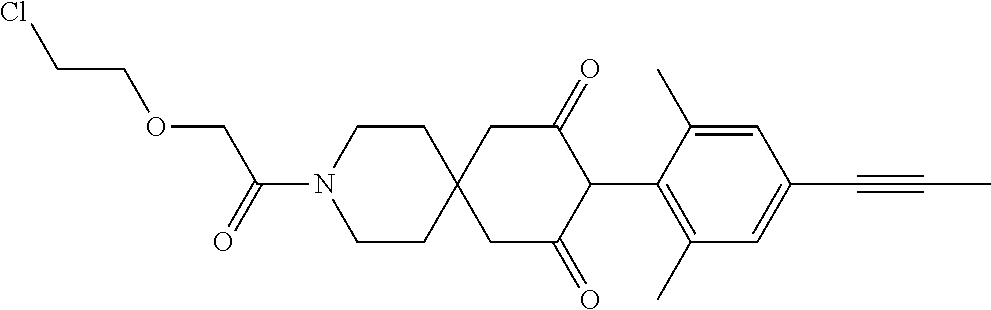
C1CN(C(=O)COCCCl)CCC12CC(=O)C(C1=C(C)C=C(C#CC)C=C1C)C(=O)C2
